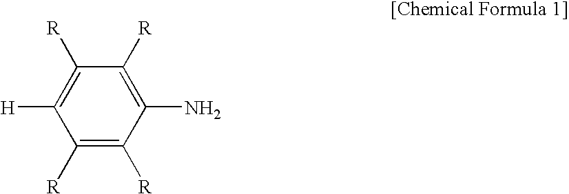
C1([R])=C([R])C(N)=C([R])C([R])=C1[H]
